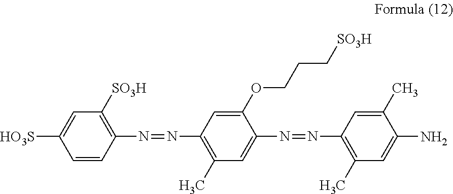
[HO3S]C1=CC([SO3H])=C(N=NC2=C(C)C=C(N=NC3=C(C)C=C(N)C(C)=C3)C(OCCC[SO3H])=C2)C=C1
